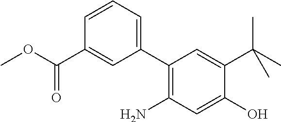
C1(C(OC)=O)=CC(C2=C(N)C=C(O)C(C(C)(C)C)=C2)=CC=C1
